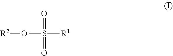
[R2]OS([R1])(=O)=O
